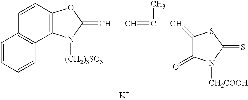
[K].C12=C(C=CC3=C1N([(CH2)3SO3-])C(=CC=C(C=C1C(=O)N([CH2COOH])C(=S)S1)C)O3)C=CC=C2
